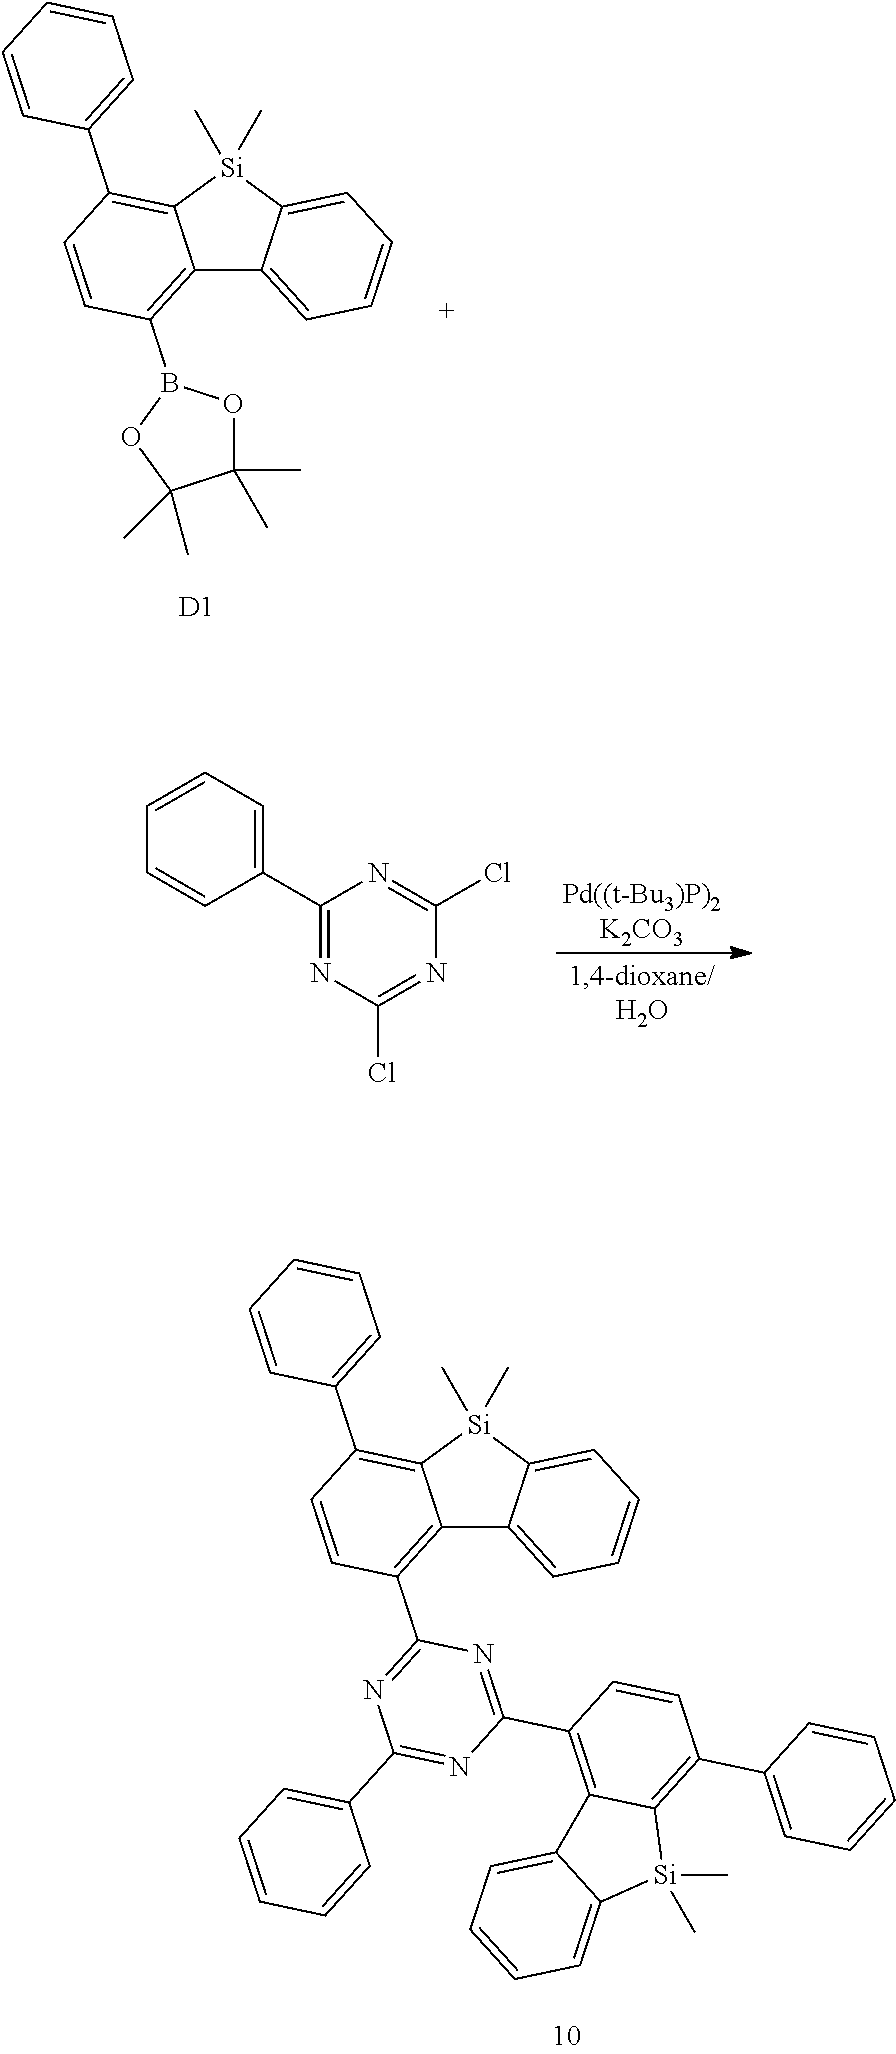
C1=CC=CC(C2=NC(Cl)=NC(Cl)=N2)=C1.C12=C(B3OC(C)(C)C(C)(C)O3)C=CC(C3=CC=CC=C3)=C1[Si](C)(C)C1=CC=CC=C21.[D1].C12=C(C3=NC(C4=CC=CC=C4)=NC(C4=C5C(=C(C6=CC=CC=C6)C=C4)[Si](C)(C)C4=CC=CC=C54)=N3)C=CC(C3=CC=CC=C3)=C1[Si](C)(C)C1=CC=CC=C21
